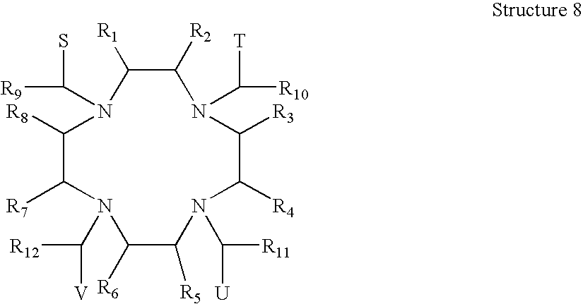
N1(C(S)[R9])C([R1])C([R2])N(C([T])[R10])C([R3])C([R4])N(C([U])[R11])C([R5])C([R6])N(C([V])[R12])C([R7])C1[R8]
